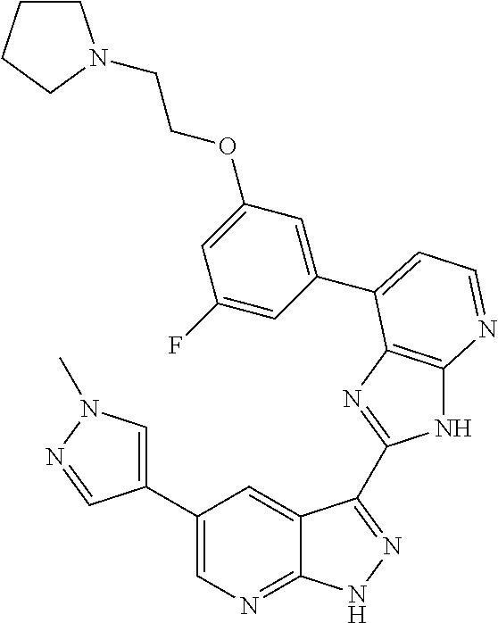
C1(C2=CN(C)N=C2)=CN=C2C(=C1)C(C1=NC3=C(N1)N=CC=C3C1=CC(OCCN3CCCC3)=CC(F)=C1)=NN2
